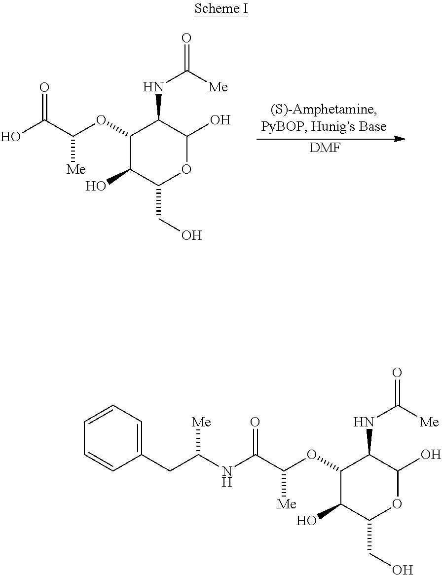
C1(OC(C(O)=O)[Me])C(O)C(CO)OC(O)C1NC(=O)[Me].[DMF].C1(OC(C(NC(CC2=CC=CC=C2)[Me])=O)[Me])C(O)C(CO)OC(O)C1NC(=O)[Me]
